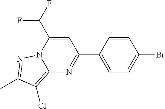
C1(C2=CC=C(Br)C=C2)=NC2=C(Cl)C(C)=NN2C(C(F)F)=C1
